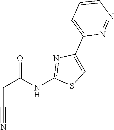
C1=CN=NC(C2=CSC(NC(CC#N)=O)=N2)=C1
